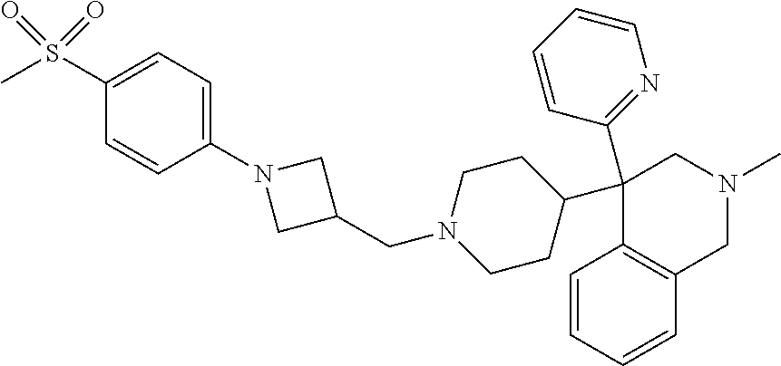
C1(C2CCN(CC3CN(C4=CC=C(S(C)(=O)=O)C=C4)C3)CC2)(C2=NC=CC=C2)C2=C(C=CC=C2)CN(C)C1
